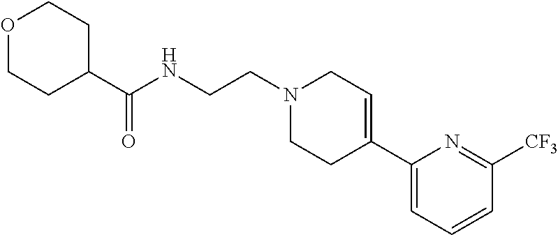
C(NCCN1CCC(C2=CC=CC([CF3])=N2)=CC1)(=O)C1CCOCC1
